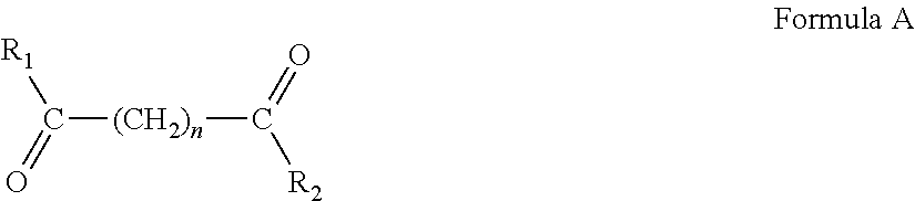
[R2]C(=O)[(CH2)n]C([R1])=O
